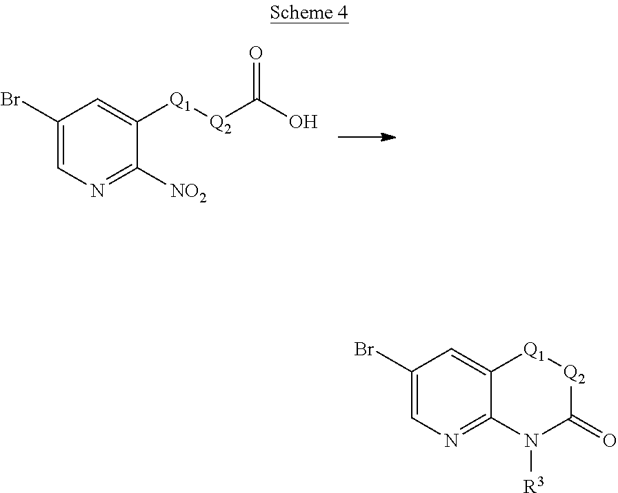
C1(Br)=CN=C2C(=C1)[Q1][Q2]C(=O)N2[R3].C1(Br)=CN=C([NO2])C([Q1][Q2]C(O)=O)=C1
